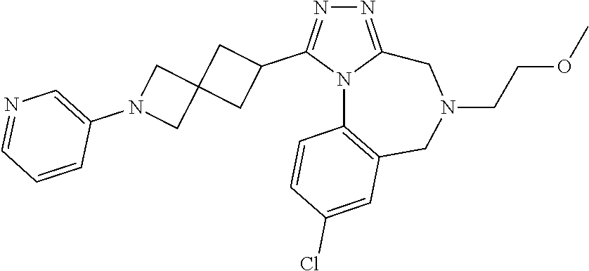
N1=C2N(C(C3CC4(C3)CN(C3=CN=CC=C3)C4)=N1)C1=C(CN(CCOC)C2)C=C(Cl)C=C1
